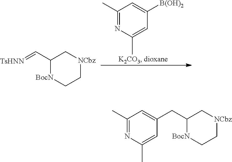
C1(C)=NC(C)=CC([B(OH)2])=C1.C1C[BocN]C(C=[TsHNN])C[NCbz]1.C1C[BocN]C(CC2=CC(C)=NC(C)=C2)C[NCbz]1
